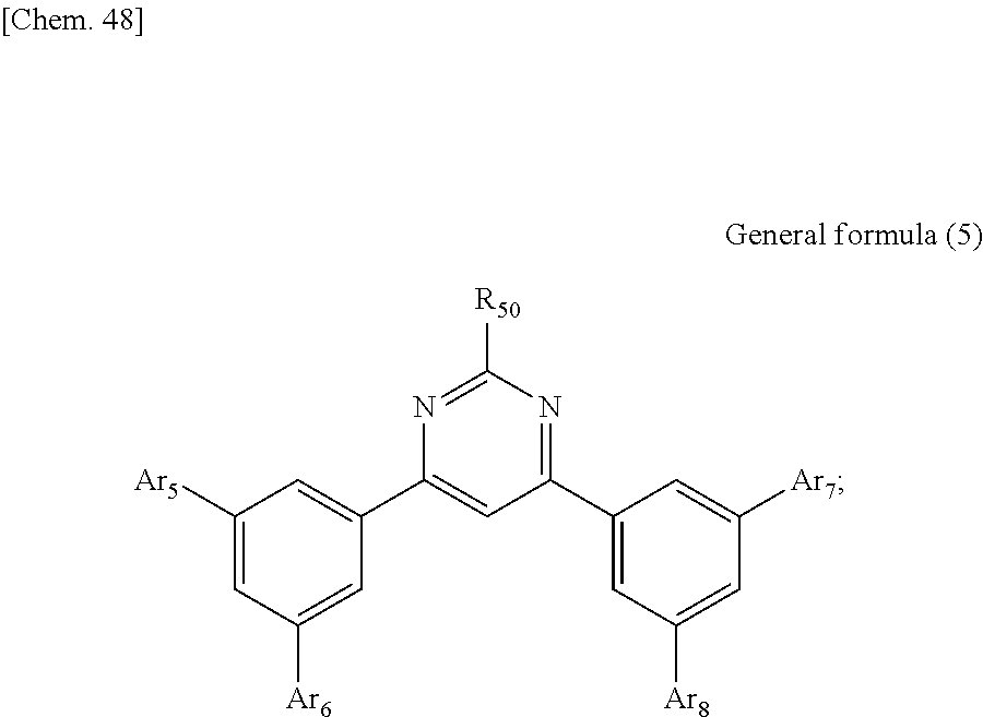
C1([Ar5])=CC([Ar6])=CC(C2=CC(C3=CC([Ar8])=CC([Ar7])=C3)=NC([R50])=N2)=C1
